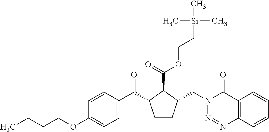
C1(OCCCC)=CC=C(C(C2CCC(CN3N=NC4=C(C3=O)C=CC=C4)C2C(=O)OCC[Si](C)(C)C)=O)C=C1
